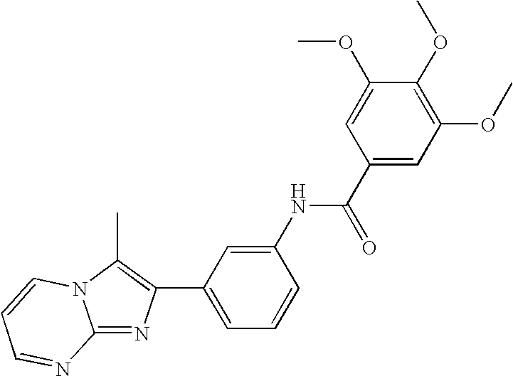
C1(C2=C(C)N3C(=N2)N=CC=C3)=CC=CC(NC(C2=CC(OC)=C(OC)C(OC)=C2)=O)=C1
